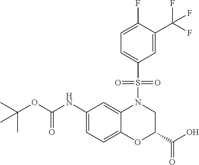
C1(NC(OC(C)(C)C)=O)=CC=C2C(=C1)N(S(C1=CC=C(F)C(C(F)(F)F)=C1)(=O)=O)CC(C(O)=O)O2
